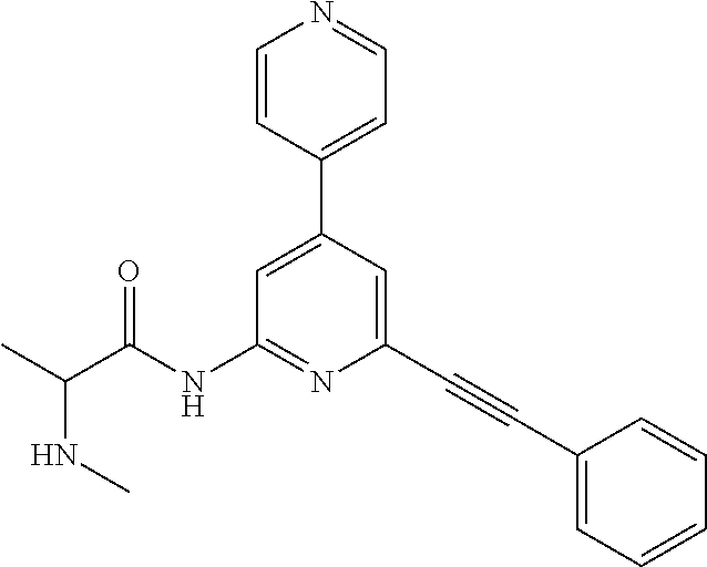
N(C(C)C(NC1=NC(C#CC2=CC=CC=C2)=CC(C2=CC=NC=C2)=C1)=O)C
